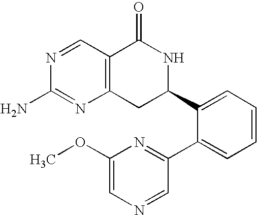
C12=C(C=NC(N)=N1)C(=O)NC(C1=CC=CC=C1C1=NC(OC)=CN=C1)C2
